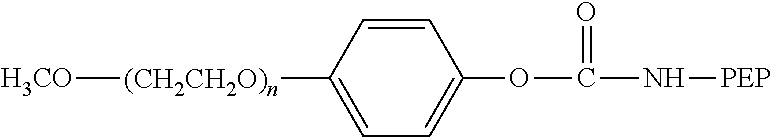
[H3CO][(CH2CH2O)n]C1=CC=C(OC(=O)N[PEP])C=C1
